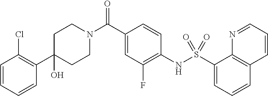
C1(C2=C(Cl)C=CC=C2)(O)CCN(C(C2=CC(F)=C(NS(C3=CC=CC4=C3N=CC=C4)(=O)=O)C=C2)=O)CC1
